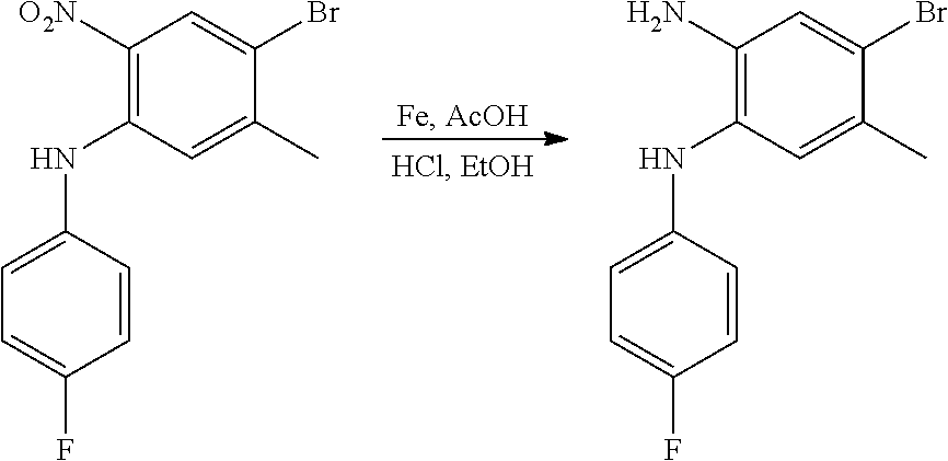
C1([O2N])=C(NC2=CC=C(F)C=C2)C=C(C)C(Br)=C1.C1(N)=C(NC2=CC=C(F)C=C2)C=C(C)C(Br)=C1
